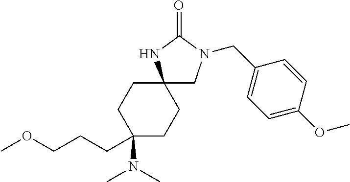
C12(CN(CC3=CC=C(OC)C=C3)C(=O)N1)CCC(N(C)C)(CCCOC)CC2
